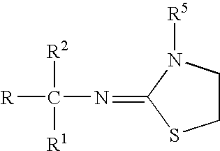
C1CN([R5])C(=NC([R])([R2])[R1])S1
